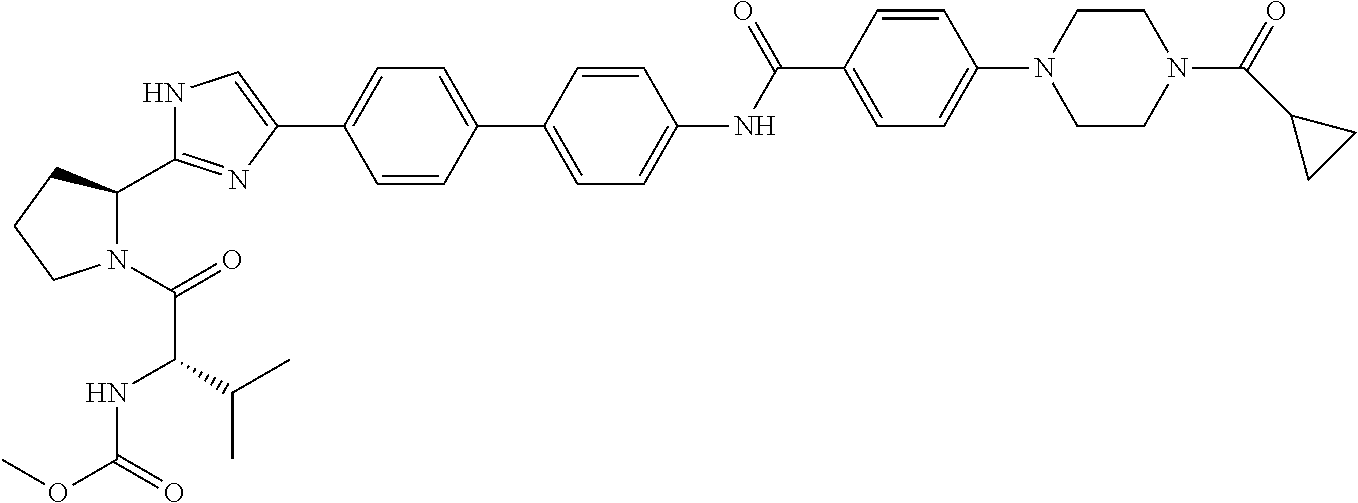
C1=CC(C2=CC=C(NC(C3=CC=C(N4CCN(C(=O)C5CC5)CC4)C=C3)=O)C=C2)=CC=C1C1=CNC(C2N(C(=O)C(NC(OC)=O)C(C)C)CCC2)=N1
